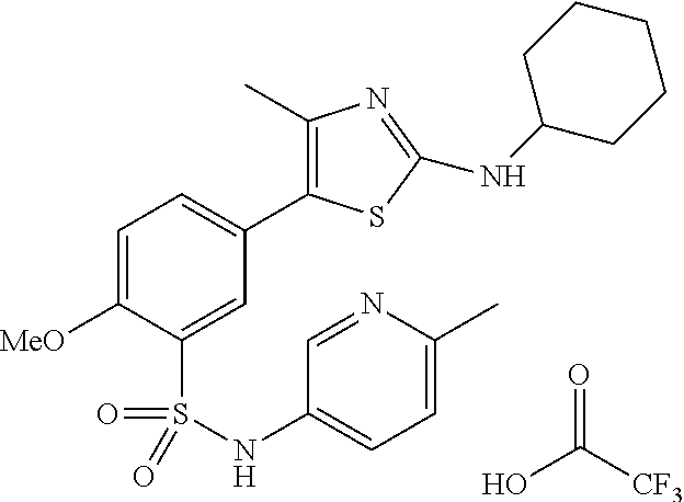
C1=C([MeO])C(S(=O)(=O)NC2=CC=C(C)N=C2)=CC(C2=C(C)N=C(NC3CCCCC3)S2)=C1.OC([CF3])=O
